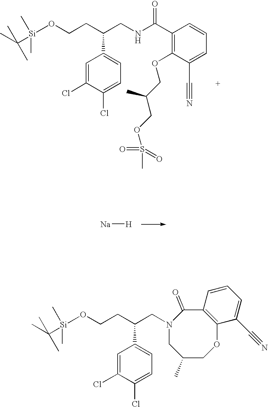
CC([Si](C)(C)OCCC(C1=CC=C(Cl)C(Cl)=C1)CNC(C1=C(OCC(COS(C)(=O)=O)C)C(C#N)=CC=C1)=O)(C)C.[Na][H].CC([Si](C)(C)OCCC(C1=CC=C(Cl)C(Cl)=C1)CN1CC(C)COC2=C(C1=O)C=CC=C2C#N)(C)C
